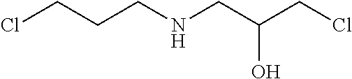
ClCCCNCC(CCl)O
